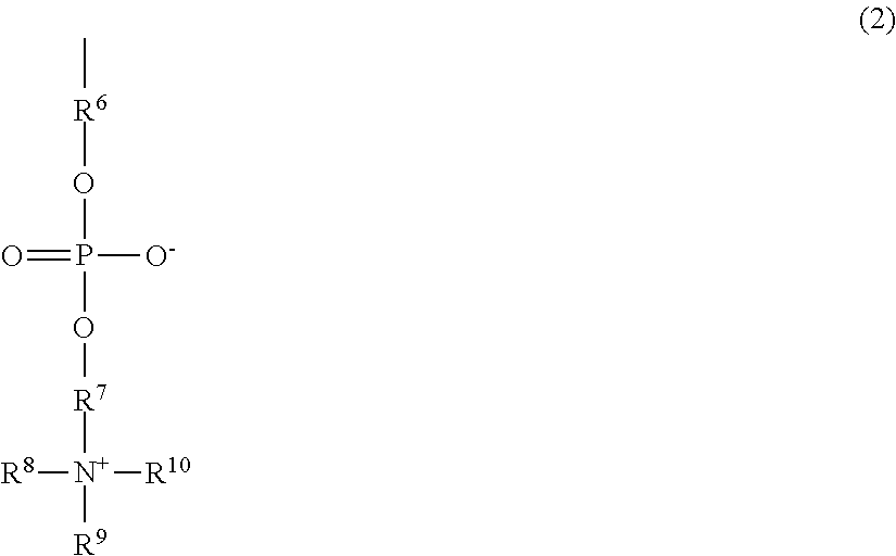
O([R7][N+]([R9])([R8])[R10])P(O[R6]C)([O-])=O
